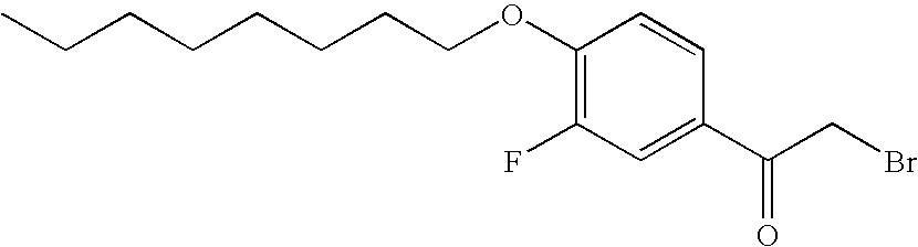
C(CCCCCCOC1=C(F)C=C(C(CBr)=O)C=C1)C
